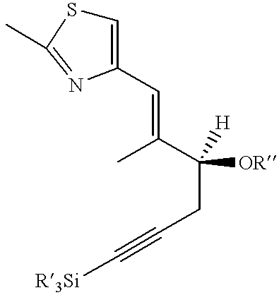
C1=C(C=C(C(CC#C[R3Si])([H])[OR])C)N=C(C)S1
